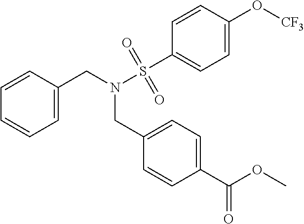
C1=C(CN(S(=O)(=O)C2=CC=C(O[CF3])C=C2)CC2=CC=C(C(OC)=O)C=C2)C=CC=C1
